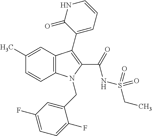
C1(C)=CC2=C(C=C1)N(CC1=CC(F)=CC=C1F)C(C(NS(CC)(=O)=O)=O)=C2C1=CC=CNC1=O
